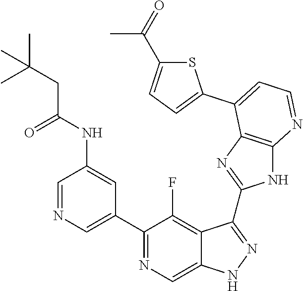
C1=NC=C(C2=NC=C3C(=C2F)C(C2=NC4=C(N2)N=CC=C4C2=CC=C(C(=O)C)S2)=NN3)C=C1NC(CC(C)(C)C)=O
